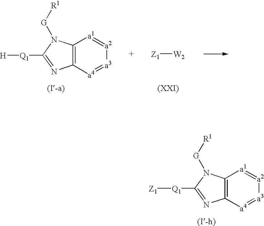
[Z1][W2].C12=C([a4]=[a3][a2]=[a1]1)N=C([Q1][H])N2[G][R1].C12=C([a4]=[a3][a2]=[a1]1)N=C([Q1][Z1])N2[G][R1]
